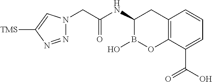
C12=C(C(C(O)=O)=CC=C1)OB(O)C(NC(CN1N=NC([TMS])=C1)=O)C2
